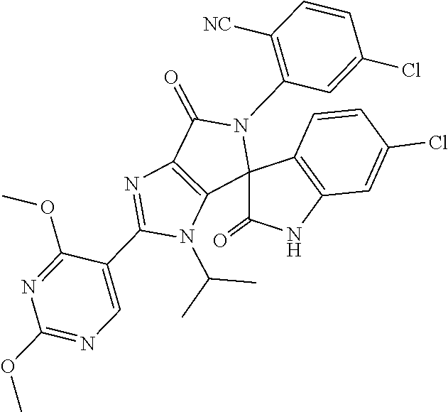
CC(N1C(C2=CN=C(OC)N=C2OC)=NC2=C1C1(N(C3=C([NC])C=CC(Cl)=C3)C2=O)C2=C(C=C(Cl)C=C2)NC1=O)C
